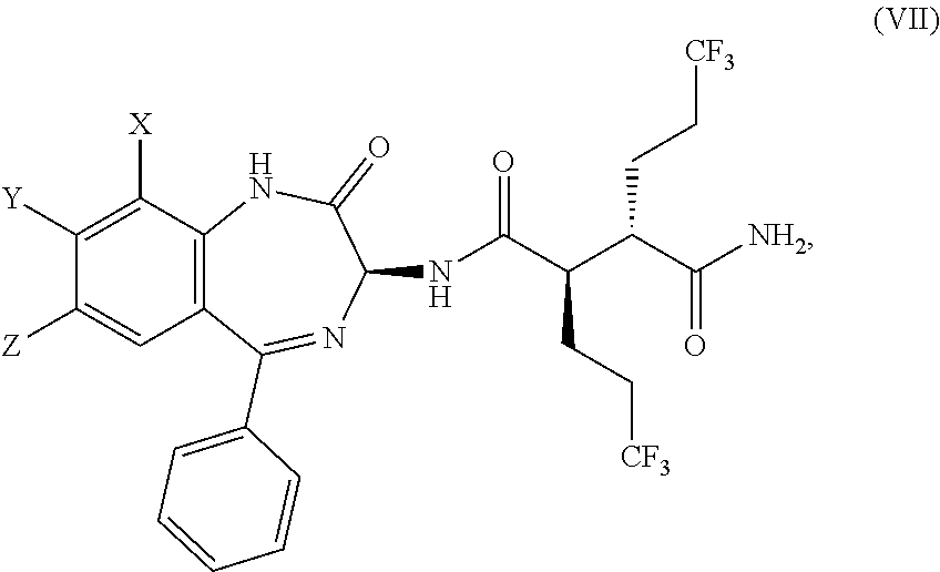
C1([Y])=C([X])C2=C(C=C1[Z])C(C1=CC=CC=C1)=NC(NC(C(C(C([NH2])=O)CC[CF3])CC[CF3])=O)C(=O)N2
